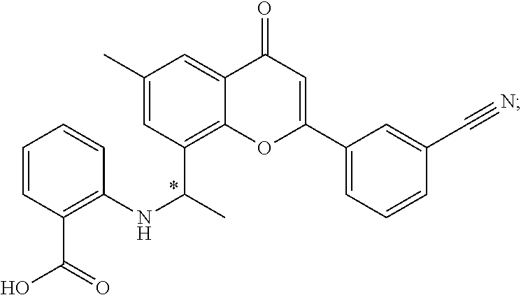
C1(NC(C)C2=C3C(=CC(C)=C2)C(=O)C=C(C2=CC=CC(C#N)=C2)O3)=C(C(=O)O)C=CC=C1
